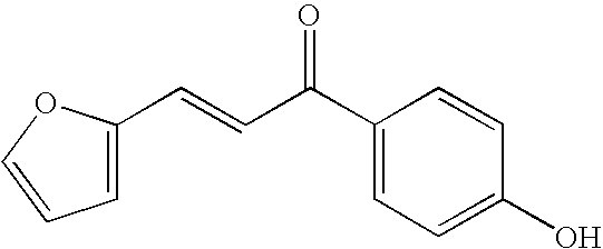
C1(C(C=CC2=CC=CO2)=O)=CC=C(O)C=C1
